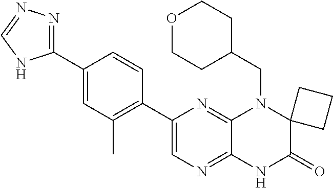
C1(C2=NN=CN2)=CC(C)=C(C2=CN=C3C(=N2)N(CC2CCOCC2)C2(C(=O)N3)CCC2)C=C1
